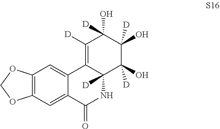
C12=C(C=C3C(=C1)C1=C([D])C(O)([D])C(O)([D])C(O)([D])C1([D])NC3=O)OCO2
